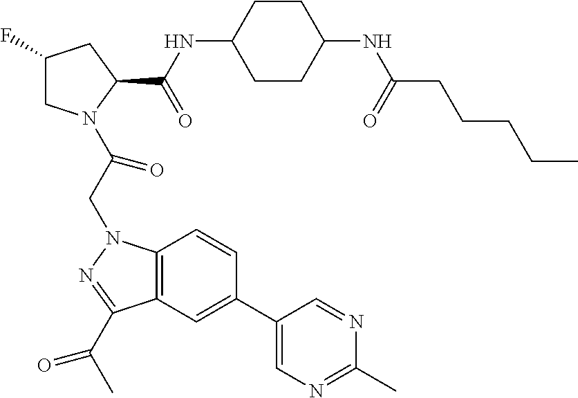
C1(F)CN(C(CN2C3=C(C(C(C)=O)=N2)C=C(C2=CN=C(C)N=C2)C=C3)=O)C(C(NC2CCC(NC(CCCCC)=O)CC2)=O)C1
